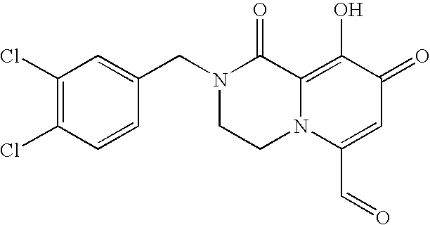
C1(Cl)=C(Cl)C=CC(CN2CCN3C(=C(O)C(=O)C=C3C=O)C2=O)=C1
